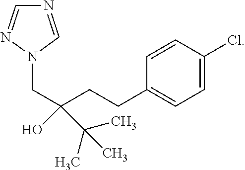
N1=CN(CC(CCC2=CC=C(Cl)C=C2)(O)C(C)(C)C)N=C1
